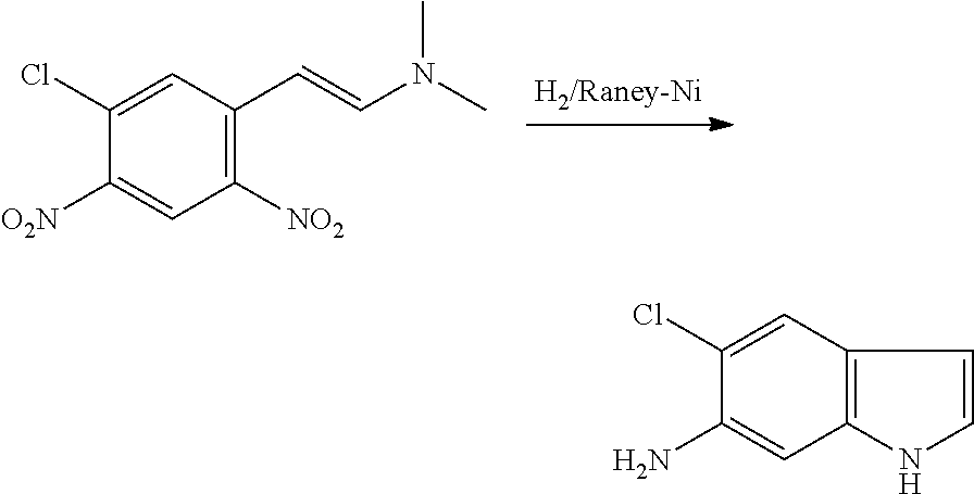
C1([O2N])=CC([NO2])=C(C=CN(C)C)C=C1Cl.C1(N)=CC2=C(C=C1Cl)C=CN2
